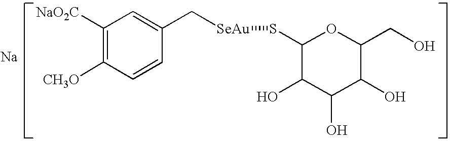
C1([NaO2C])=C([CH3O])C=CC(C[SeAu]SC2C(O)C(O)C(O)C(CO)O2)=C1.[Na]
